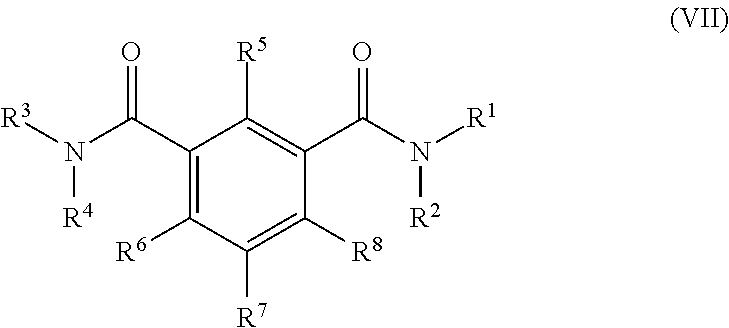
C1(C(N([R4])[R3])=O)=C([R6])C([R7])=C([R8])C(C(N([R1])[R2])=O)=C1[R5]
